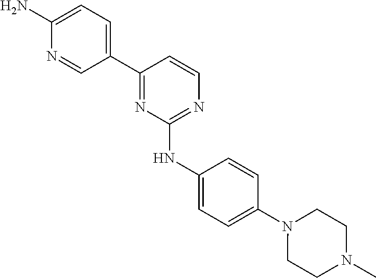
NC1=CC=C(C2=NC(NC3=CC=C(N4CCN(C)CC4)C=C3)=NC=C2)C=N1
